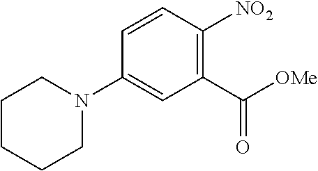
C1(C([OMe])=O)=C([NO2])C=CC(N2CCCCC2)=C1
